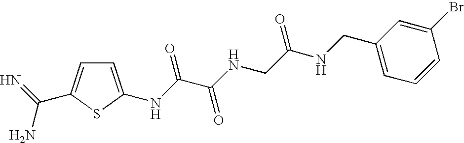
C1=C(NC(C(NCC(NCC2=CC=CC(Br)=C2)=O)=O)=O)SC(C(=N)N)=C1
